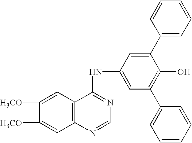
C1([H3CO])=CC2=C(C=C1[H3CO])C(NC1=CC(C3=CC=CC=C3)=C(O)C(C3=CC=CC=C3)=C1)=NC=N2
